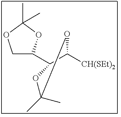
C1C(C2C([CH(SEt)2])OC(C)(C)O2)OC(C)(C)O1
